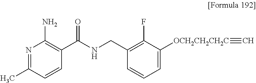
N1=C(C)C=CC(C(NCC2=C(F)C([OCH2CH2CH2C]#C)=CC=C2)=O)=C1N
